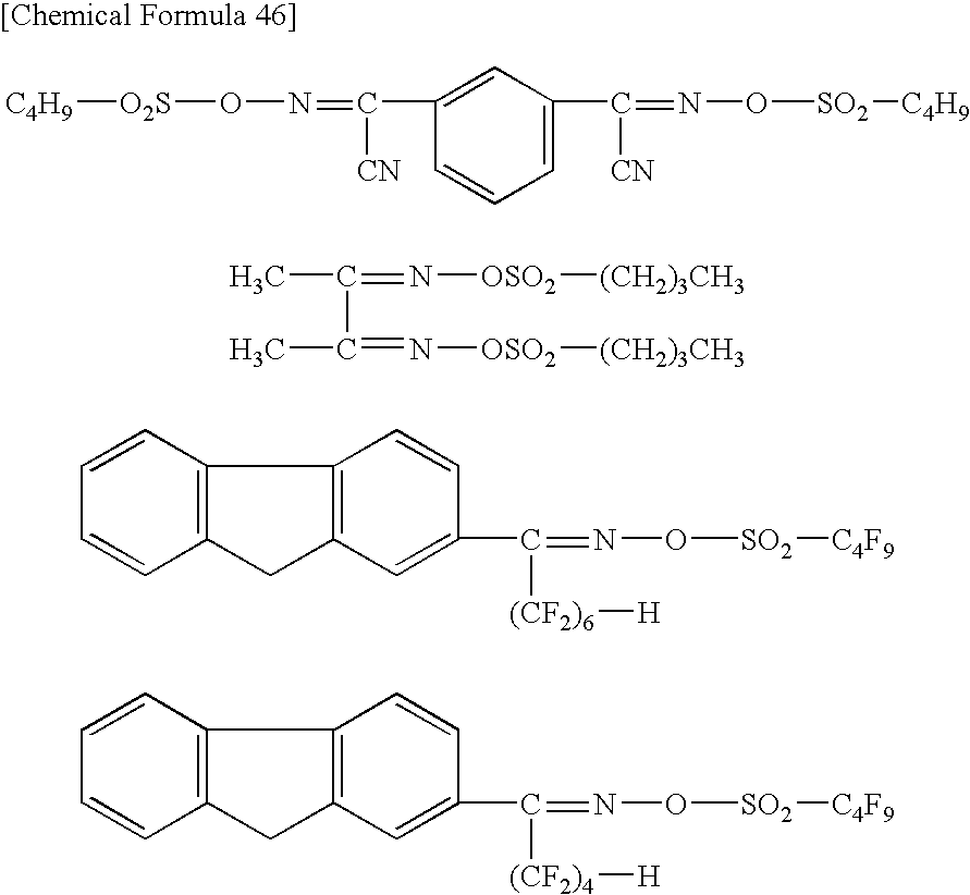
C1=C(C(=NO[SO2][C4H9])[CN])C=C(C(=NO[O2S][C4H9])[CN])C=C1.CC(C(C)=N[OSO2][(CH2)3CH3])=N[OSO2][(CH2)3CH3].C12=C(C=CC=C1)C1=C(C2)C=C(C([(CF2)6][H])=NO[SO2][C4F9])C=C1.C12=C(C=CC=C1)C1=C(C2)C=C(C([(CF2)4][H])=NO[SO2][C4F9])C=C1
